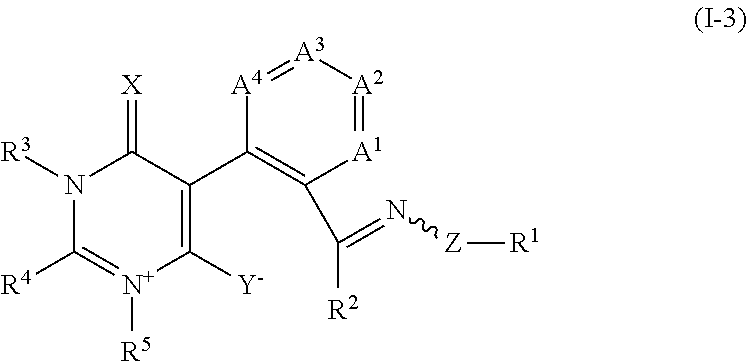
N1([R3])C([R4])=[N+]([R5])C([Y])=C(C2=C(C(=N[Z][R1])[R2])[A1]=[A2][A3]=[A4]2)C1=[X]
